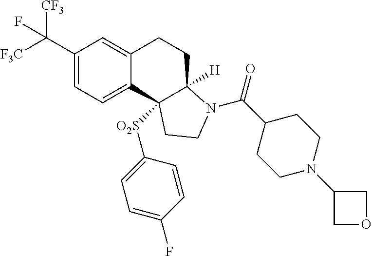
C1(C([F3C])([CF3])F)=CC=C2C(=C1)CCC1([H])C2([O2S]C2=CC=C(F)C=C2)CCN1C(C1CCN(C2COC2)CC1)=O
